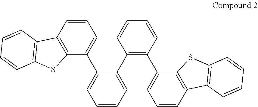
C1=CC2=C(C(C3=CC=CC=C3C3=C(C4=CC=CC5=C4SC4=C5C=CC=C4)C=CC=C3)=C1)SC1=C2C=CC=C1
